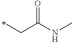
C(C(NC)=O)C
